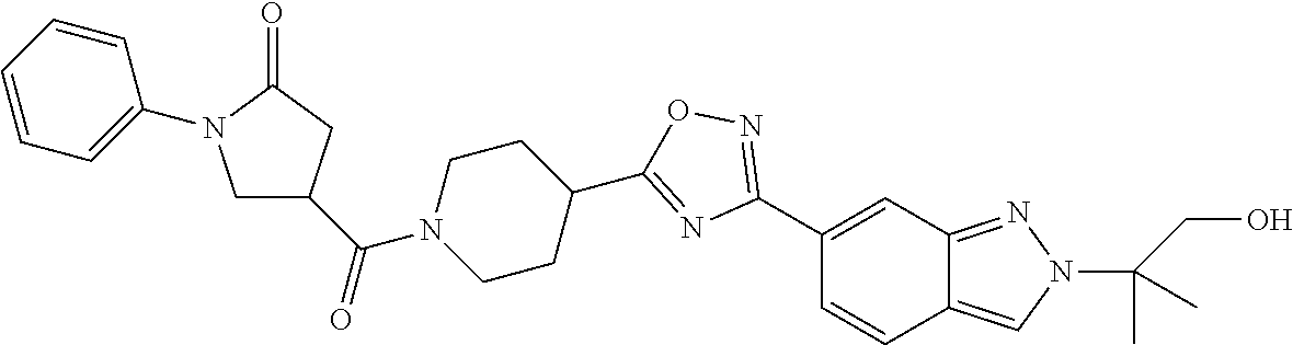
C1(C2=NOC(C3CCN(C(C4CN(C5=CC=CC=C5)C(=O)C4)=O)CC3)=N2)=CC2=NN(C(C)(C)CO)C=C2C=C1
